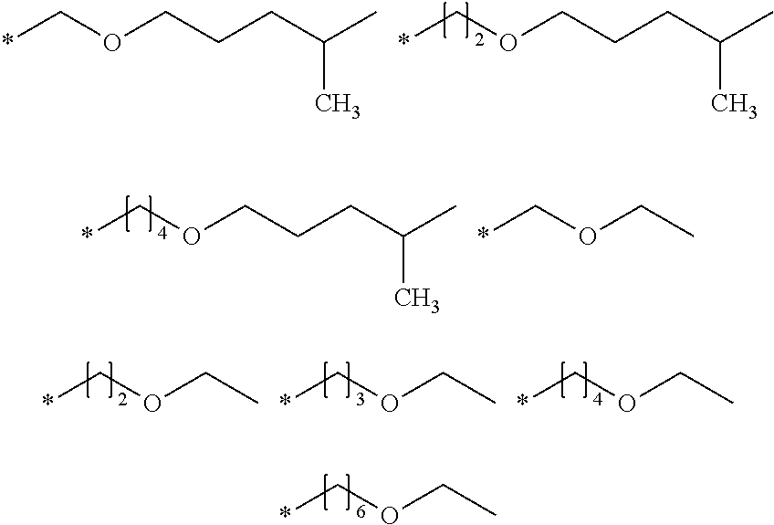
*COCCCC(C)C.*COCCCC(C)C.*COCCCC(C)C.*COCC.*COCC.*COCC.*COCC.*COCC
